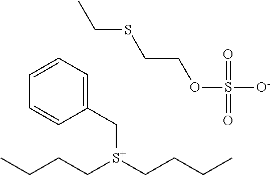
C([S+](CCCC)CCCC)C1=CC=CC=C1.CCSCCOS([O-])(=O)=O
